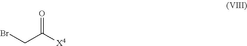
BrCC([X4])=O
